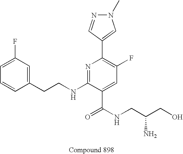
C1=CC(CCNC2=NC(C3=CN(C)N=C3)=C(F)C=C2C(NCC(CO)N)=O)=CC(F)=C1
